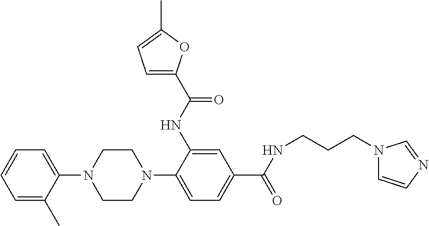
C1=C(C)C(N2CCN(C3=CC=C(C(=O)NCCCN4C=CN=C4)C=C3NC(C3=CC=C(C)O3)=O)CC2)=CC=C1
